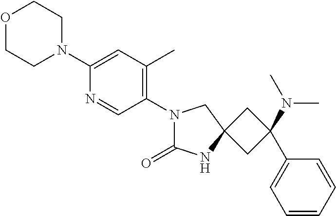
N1(C2=C(C)C=C(N3CCOCC3)N=C2)C(=O)NC2(C1)CC(C1=CC=CC=C1)(N(C)C)C2
